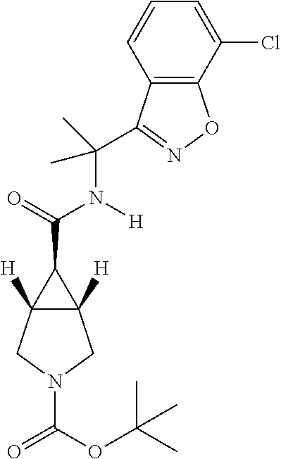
N(C(=O)C1C2([H])C1([H])CN(C(=O)OC(C)(C)C)C2)(C(C)(C)C1=NOC2=C1C=CC=C2Cl)[H]
